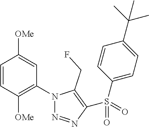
C1=CC([OMe])=C(N2N=NC(S(C3=CC=C(C(C)(C)C)C=C3)(=O)=O)=C2CF)C=C1[OMe]
